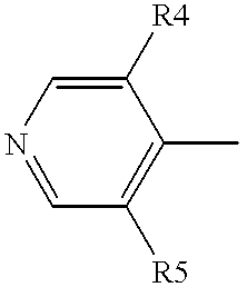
C1([R4])=CN=CC([R5])=C1C
